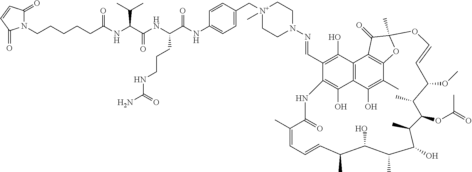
N(C(C(NC(=O)CCCCCN1C(=O)C=CC1=O)C(C)C)=O)C(CCCNC(N)=O)C(=O)NC1=CC=C(C[N+]2(C)CCN(N=CC3=C(O)C4=C5C(O)=C3NC(=O)C(C)=CC=CC(C)C(O)C(C)C(O)C(C)C(OC(=O)C)C(C)C(OC)C=COC3(C)OC(=C4C3=O)C(C)=C5O)CC2)C=C1
